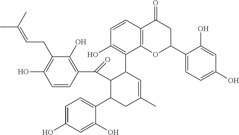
OC1=C(CC=C(C)C)C(O)=C(C(C2C(C3=CC=C(O)C=C3O)CC(C)=CC2C2=C(O)C=CC3=C2OC(C2=CC=C(O)C=C2O)CC3=O)=O)C=C1
